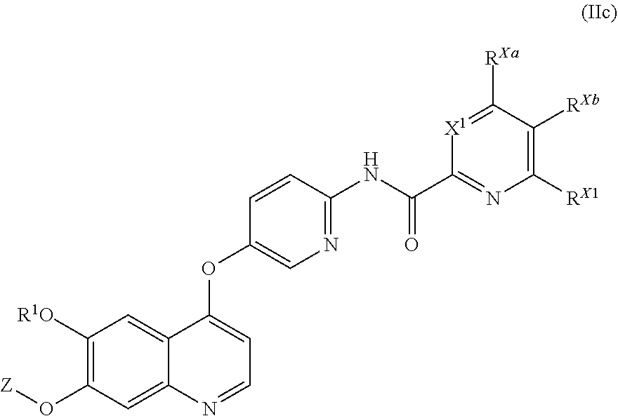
[Z]OC1=C([R1O])C=C2C(OC3=CN=C(NC(C4=NC([RX1])=C([RXb])C([RXa])=[X1]4)=O)C=C3)=CC=NC2=C1
